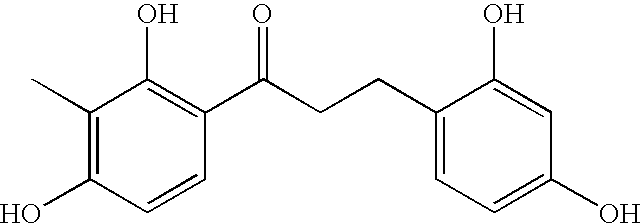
C1(C)=C(O)C=CC(C(CCC2=CC=C(O)C=C2O)=O)=C1O
